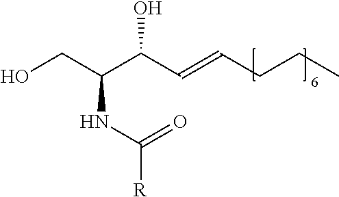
OCC(C(C=CCCC)O)NC(=O)[R]
